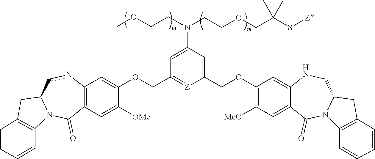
COCCN(CCOCC(S[Z])(C)C)C1=CC(COC2=CC3=C(C=C2[OMe])C(=O)N2C(cn3)CC3=C2C=CC=C3)=[Z]C(COC2=C([MeO])C=C3C(=C2)NCC2N(C3=O)C3=C(C2)C=CC=C3)=C1
